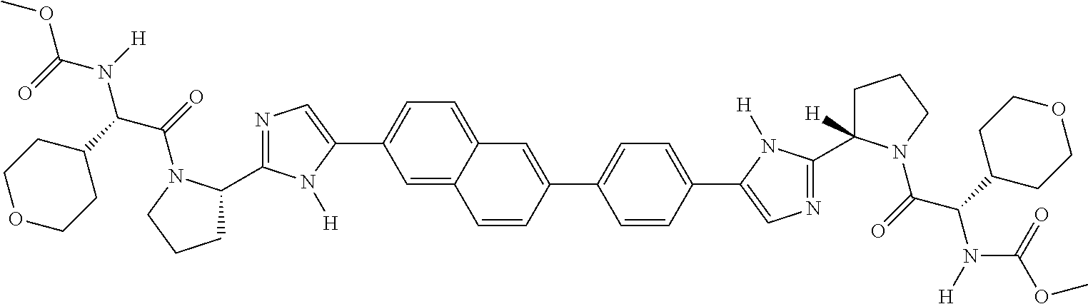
COC(=O)N(C(C1CCOCC1)C(=O)N1C(C2=NC=C(C3=CC=C4C(=C3)C=CC(C3=CC=C(C5=CN=C(C6([H])CCCN6C(C(N([H])C(=O)OC)C6CCOCC6)=O)N5[H])C=C3)=C4)N2[H])CCC1)[H]
